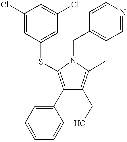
C1(C2=CC=CC=C2)=C(SC2=CC(Cl)=CC(Cl)=C2)N(CC2=CC=NC=C2)C(C)=C1CO
